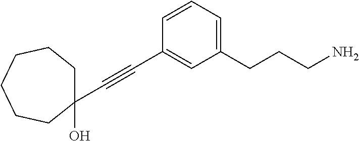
C1(CCCN)=CC=CC(C#CC2(O)CCCCCC2)=C1
